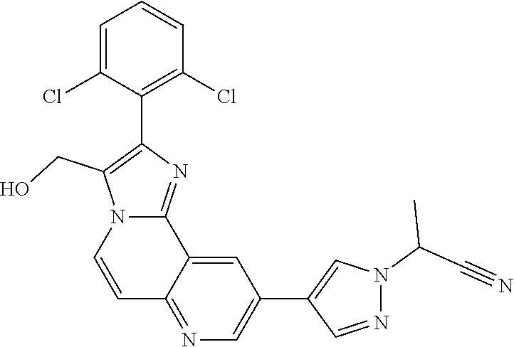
N1(C(C#N)C)N=CC(C2=CN=C3C(=C2)C2=NC(C4=C(Cl)C=CC=C4Cl)=C(CO)N2C=C3)=C1
